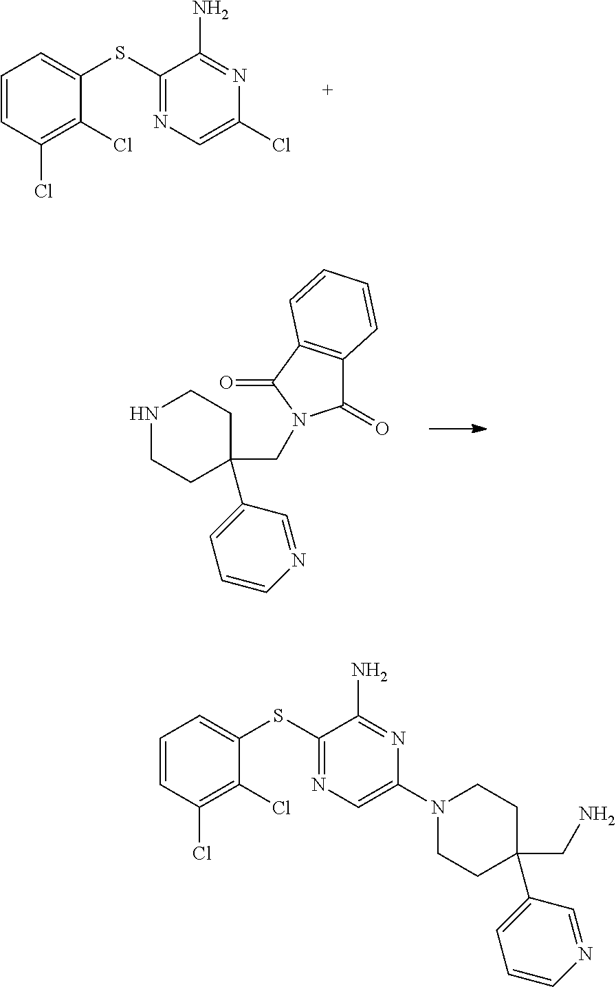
C1=CC(Cl)=C(Cl)C(SC2=NC=C(Cl)N=C2N)=C1.N1CCC(C2=CC=CN=C2)(CN2C(=O)C3=C(C2=O)C=CC=C3)CC1.C1=CC(Cl)=C(Cl)C(SC2=NC=C(N3CCC(CN)(C4=CC=CN=C4)CC3)N=C2N)=C1
